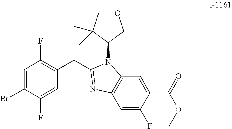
C12=C(C=C(F)C(C(=O)OC)=C1)N=C(CC1=C(F)C=C(Br)C(F)=C1)N2C1COCC1(C)C
